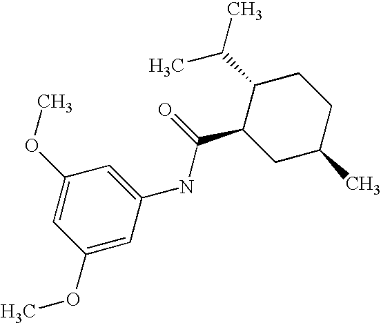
C1(NC(C2CC(C)CCC2C(C)C)=O)=CC(OC)=CC(OC)=C1
